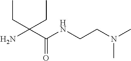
NC(C(NCCN(C)C)=O)(CC)CC
